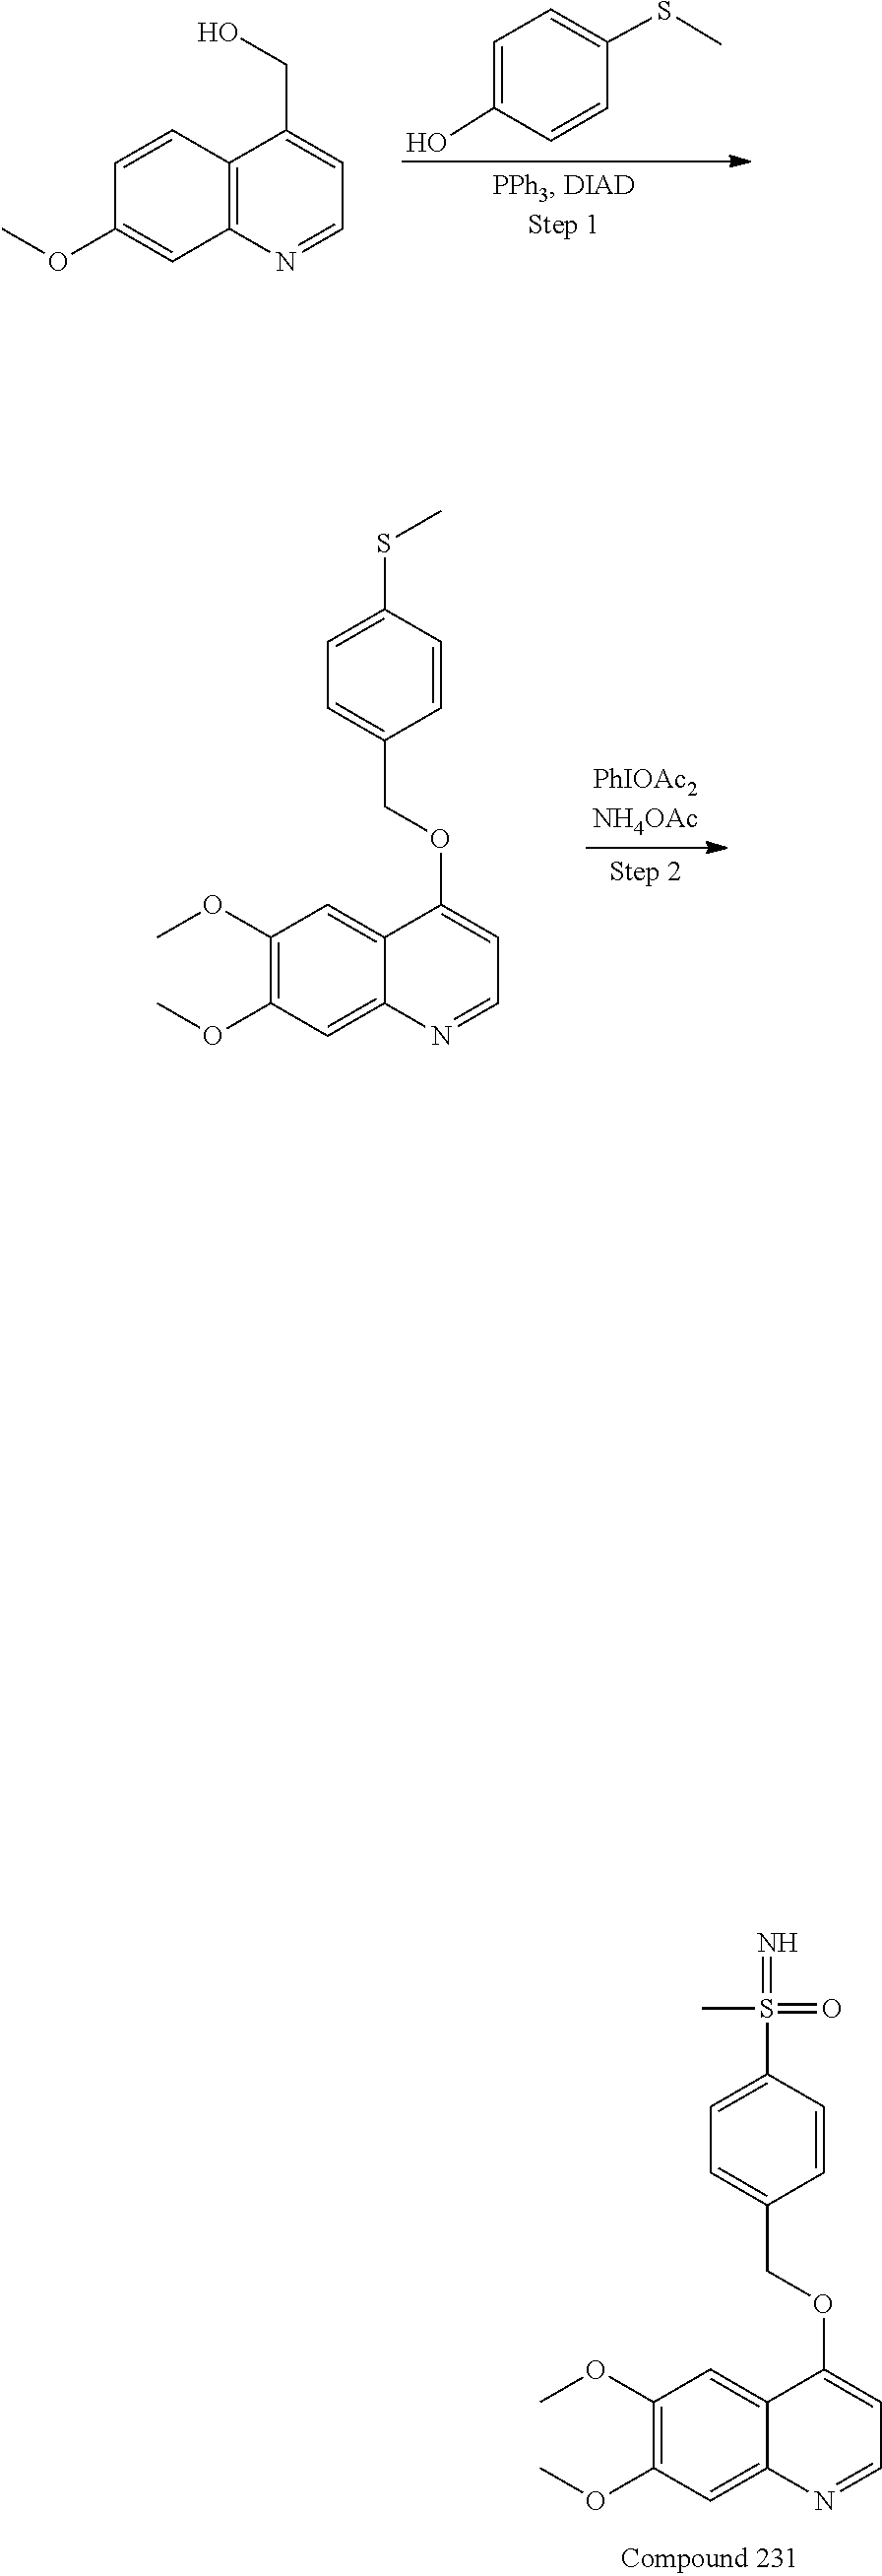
C1=NC2=C(C=CC(OC)=C2)C(CO)=C1.C1(O)=CC=C(SC)C=C1.C1=NC2=CC(OC)=C(OC)C=C2C(OCC2=CC=C(SC)C=C2)=C1.C1=NC2=CC(OC)=C(OC)C=C2C(OCC2=CC=C(S(=N)(=O)C)C=C2)=C1
